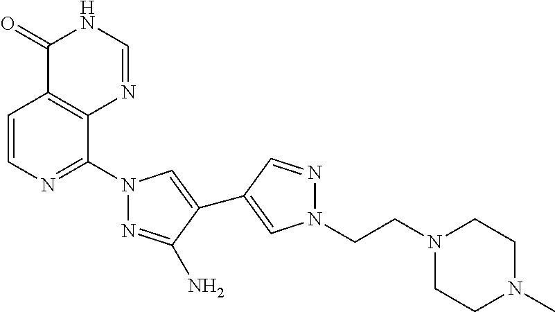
C1=CN=C(N2N=C(N)C(C3=CN(CCN4CCN(C)CC4)N=C3)=C2)C2=C1C(=O)NC=N2
